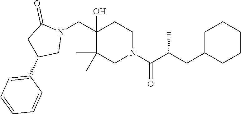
N1(CC2(O)C(C)(C)CN(C(=O)C(CC3CCCCC3)C)CC2)C(=O)CC(C2=CC=CC=C2)C1
